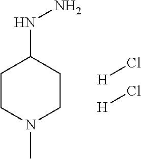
C1CN(C)CCC1NN.[H]Cl.[H]Cl
